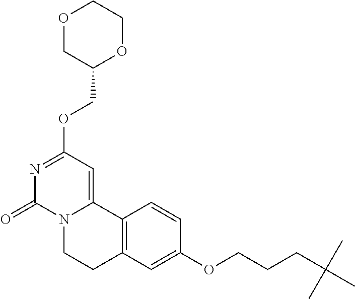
O1CC(COC2=NC(=O)N3C(=C2)C2=C(CC3)C=C(OCCCC(C)(C)C)C=C2)OCC1
